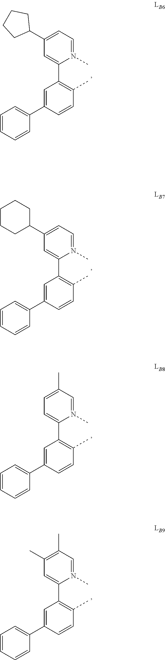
C1(C2CCCC2)=CC=N(C)C(C2=C(C)C=CC(C3=CC=CC=C3)=C2)=C1.C1(C2CCCCC2)=CC=N(C)C(C2=C(C)C=CC(C3=CC=CC=C3)=C2)=C1.C1=C(C)C=N(C)C(C2=C(C)C=CC(C3=CC=CC=C3)=C2)=C1.C1(C)=C(C)C=N(C)C(C2=C(C)C=CC(C3=CC=CC=C3)=C2)=C1
